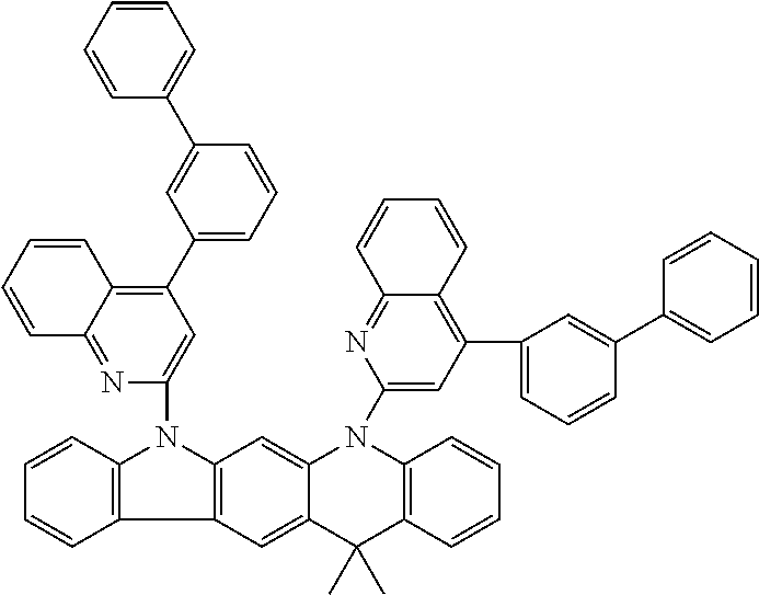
C12=C(C3=C(N1C1=CC(C4=CC=CC(C5=CC=CC=C5)=C4)=C4C(=N1)C=CC=C4)C=C1C(=C3)C(C)(C)C3=C(N1C1=CC(C4=CC=CC(C5=CC=CC=C5)=C4)=C4C(=N1)C=CC=C4)C=CC=C3)C=CC=C2
